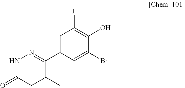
C1=C(C2=NNC(=O)CC2C)C=C(Br)C(O)=C1F
